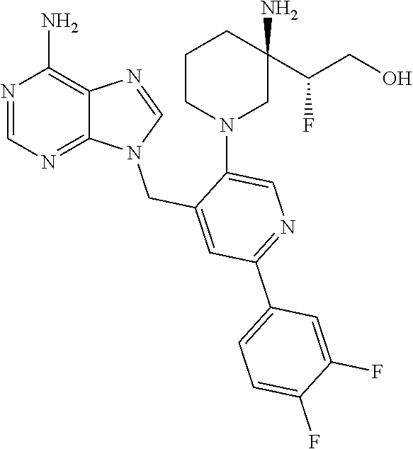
N1(CC2=CC(C3=CC=C(F)C(F)=C3)=NC=C2N2CC(N)(C(CO)F)CCC2)C2=NC=NC(N)=C2N=C1
